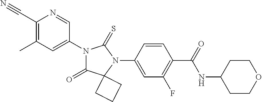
C1(C#N)=C(C)C=C(N2C(=O)C3(N(C4=CC(F)=C(C(NC5CCOCC5)=O)C=C4)C2=S)CCC3)C=N1
